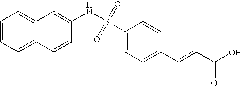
C12=CC=CC=C1C=CC(NS(C1=CC=C(C=CC(O)=O)C=C1)(=O)=O)=C2
